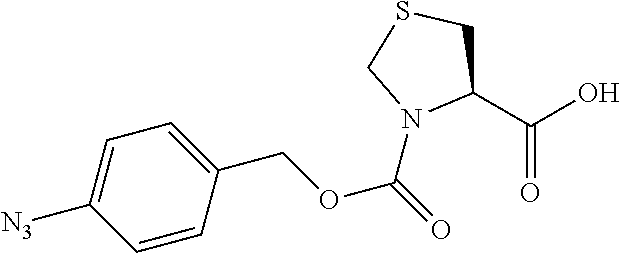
C1=CC(COC(N2C(C(O)=O)CSC2)=O)=CC=C1[N3]
